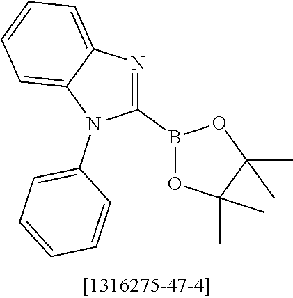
C1(B2OC(C)(C)C(C)(C)O2)=NC2=CC=CC=C2N1C1=CC=CC=C1
